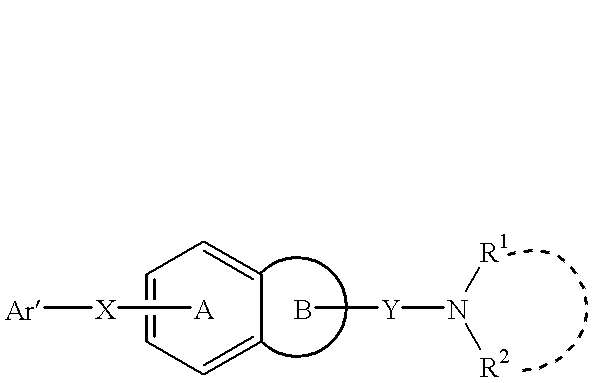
C1=CC=CC=C1.[A][X][Ar].[Y](B)N([R1])[R2]
